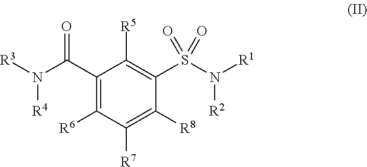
C1(C(N([R4])[R3])=O)=C([R6])C([R7])=C([R8])C(S(N([R1])[R2])(=O)=O)=C1[R5]
